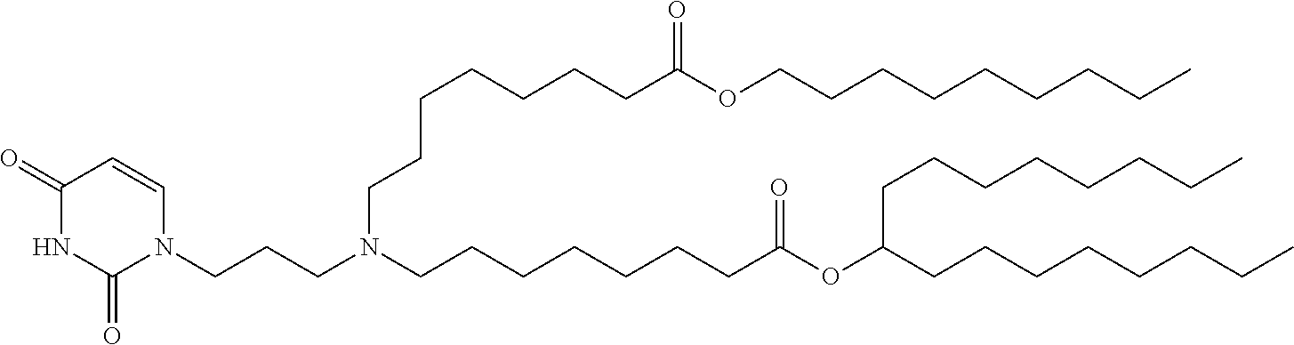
C1=CN(CCCN(CCCCCCCC(OCCCCCCCCC)=O)CCCCCCCC(=O)OC(CCCCCCCC)CCCCCCCC)C(=O)NC1=O
